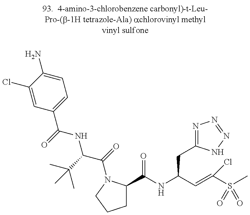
C1=C(Cl)C(N)=CC=C1C(=O)NC(C(=O)N1C(C(NC(C=C(S(C)(=O)=O)Cl)CC2=NN=NN2)=O)CCC1)C(C)(C)C
